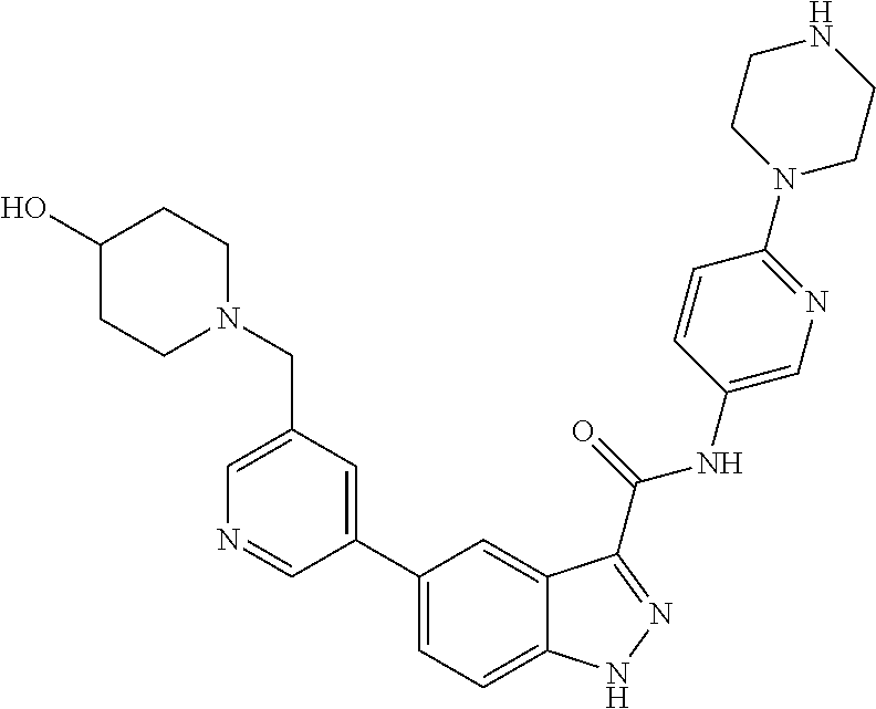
C1(CN2CCC(O)CC2)=CN=CC(C2=CC=C3C(=C2)C(C(NC2=CN=C(N4CCNCC4)C=C2)=O)=NN3)=C1
